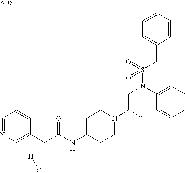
C1(CC(NC2CCN(C(C)CN(S(CC3=CC=CC=C3)(=O)=O)C3=CC=CC=C3)CC2)=O)=CN=CC=C1.[H]Cl
